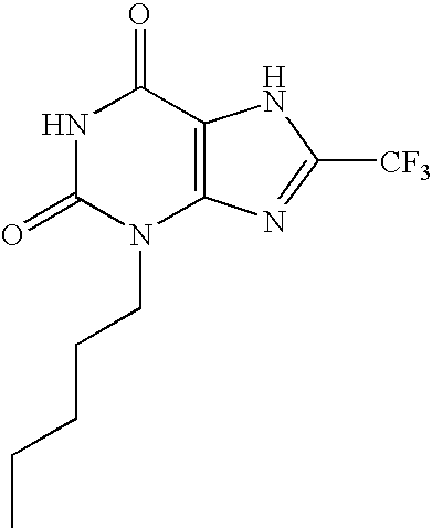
N1C(=O)N(CCCCC)C2=C(C1=O)NC([CF3])=N2
